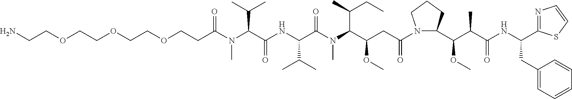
O(CCOCCC(N(C(C(NC(C(N(C(C(CC(N1C(C(C(C(NC(CC2=CC=CC=C2)C2=NC=CS2)=O)C)OC)CCC1)=O)OC)C(C)CC)C)=O)C(C)C)=O)C(C)C)C)=O)CCOCCN
